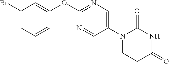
C1(OC2=NC=C(N3CCC(=O)NC3=O)C=N2)=CC(Br)=CC=C1
